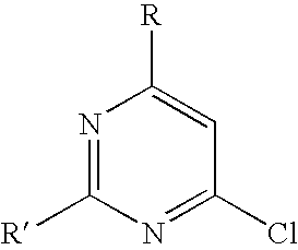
N1=C([R])N=C(Cl)C=C1[R]
